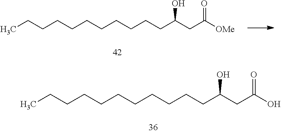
CCCCCCCCCCCC(CC([OMe])=O)O.CCCCCCCCCCCC(CC(O)=O)O
